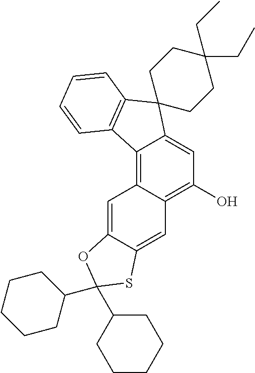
C1(O)=C2C(=C3C(=C1)C1(C4=C3C=CC=C4)CCC(CC)(CC)CC1)C=C1C(=C2)SC(C2CCCCC2)(C2CCCCC2)O1
